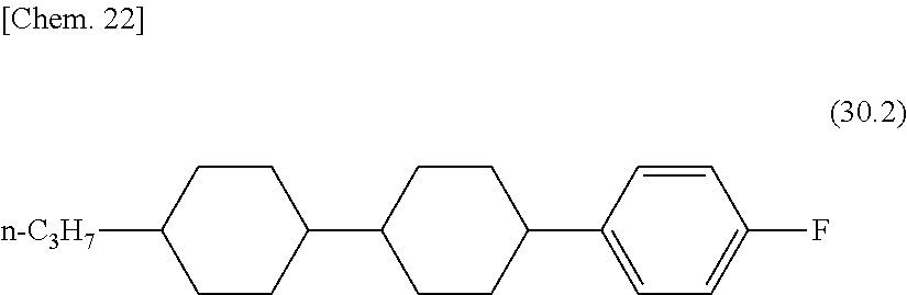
[n-C3H7]C1CCC(C2CCC(C3=CC=C(F)C=C3)CC2)CC1
